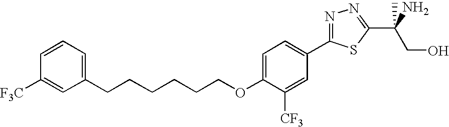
C1=C(OCCCCCCC2=CC=CC([F3C])=C2)C([CF3])=CC(C2=NN=C(C(C)(N)CO)S2)=C1
